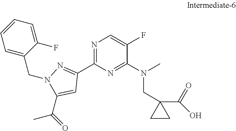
N1=C(C2=NN(CC3=CC=CC=C3F)C(C(=O)C)=C2)N=C(N(C)CC2(C(=O)O)CC2)C(F)=C1
